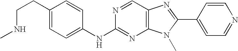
C1(CCNC)=CC=C(NC2=NC3=C(C=N2)N=C(C2=CC=NC=C2)N3C)C=C1
